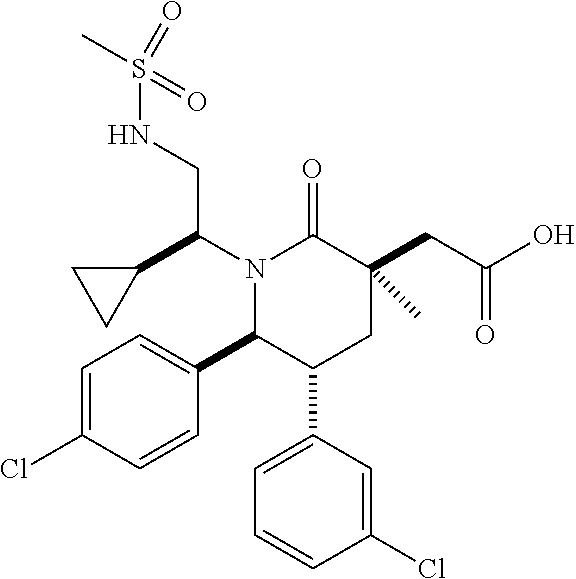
C1=C(Cl)C=CC(C2C(C3=CC=CC(Cl)=C3)CC(CC(O)=O)(C)C(=O)N2C(C2CC2)CNS(=O)(=O)C)=C1
